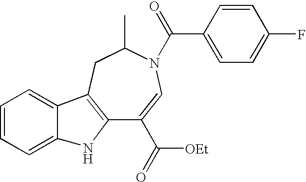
C12=C(CC(C)N(C(=O)C3=CC=C(F)C=C3)C=C1C([OEt])=O)C1=CC=CC=C1N2
